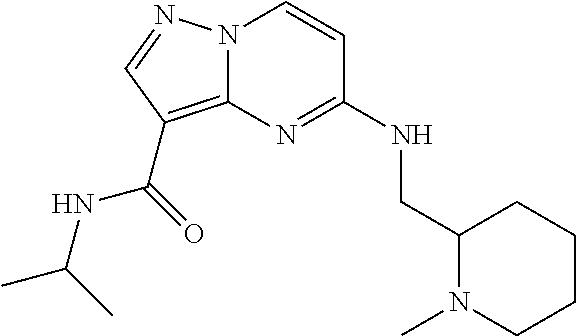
N12C(=C(C(=O)NC(C)C)C=N1)N=C(NCC1N(C)CCCC1)C=C2
